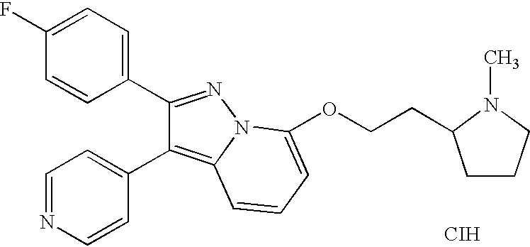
C1(F)=CC=C(C2=NN3C(=C2C2=CC=NC=C2)C=CC=C3OCCC2CCCN2C)C=C1.[CIH]
